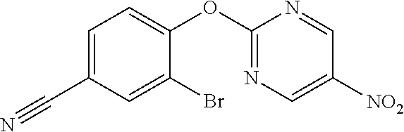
C1=C(OC2=NC=C([NO2])C=N2)C(Br)=CC(C#N)=C1
